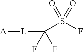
[A][L]C(S(F)(=O)=O)(F)F
